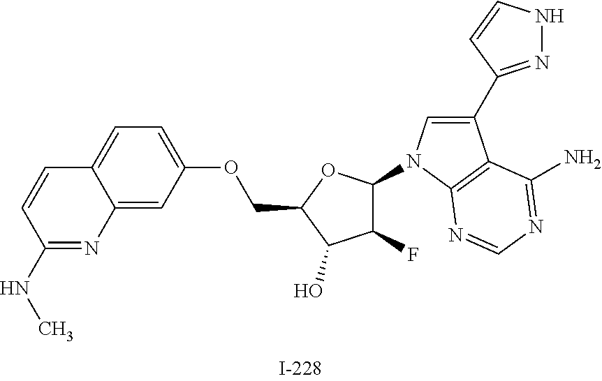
C(C1OC(N2C=C(C3=NNC=C3)C3=C2N=CN=C3N)C(F)C1O)OC1=CC=C2C(=C1)N=C(NC)C=C2
